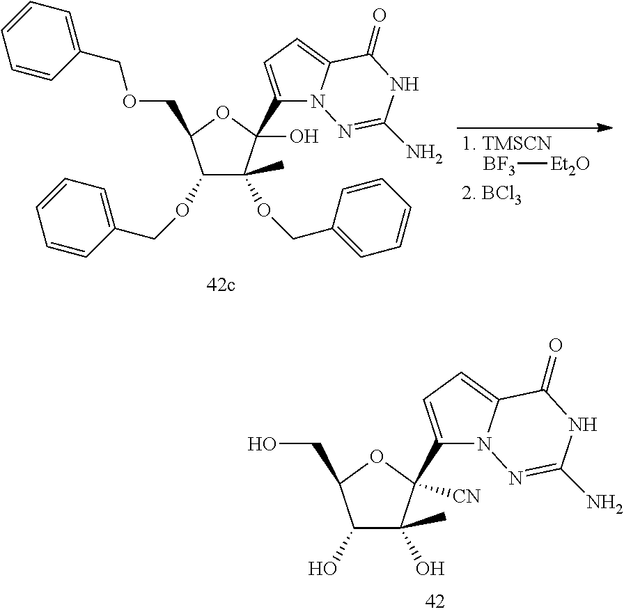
[BF3][Et2O].C1=CC=C(COCC2OC(O)(C3=CC=C4N3N=C(N)NC4=O)C(OCC3=CC=CC=C3)(C)C2OCC2=CC=CC=C2)C=C1.C(C1OC([CN])(C2=CC=C3N2N=C(N)NC3=O)C(O)(C)C1O)O
